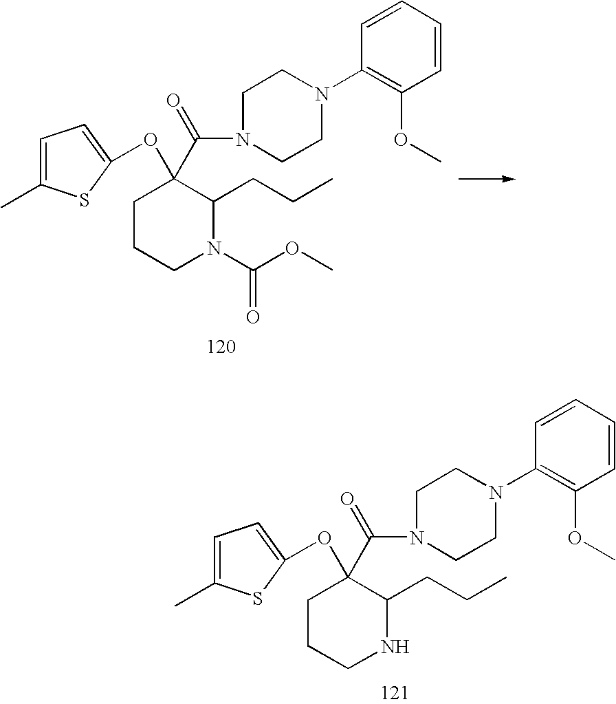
O=C(N1C(CCC)C(C(=O)N2CCN(C3=C(OC)C=CC=C3)CC2)(OC2=CC=C(C)S2)CCC1)OC.N1C(CCC)C(C(=O)N2CCN(C3=C(OC)C=CC=C3)CC2)(OC2=CC=C(C)S2)CCC1
